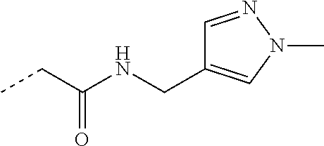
CCC(NCC1=CN(C)N=C1)=O
